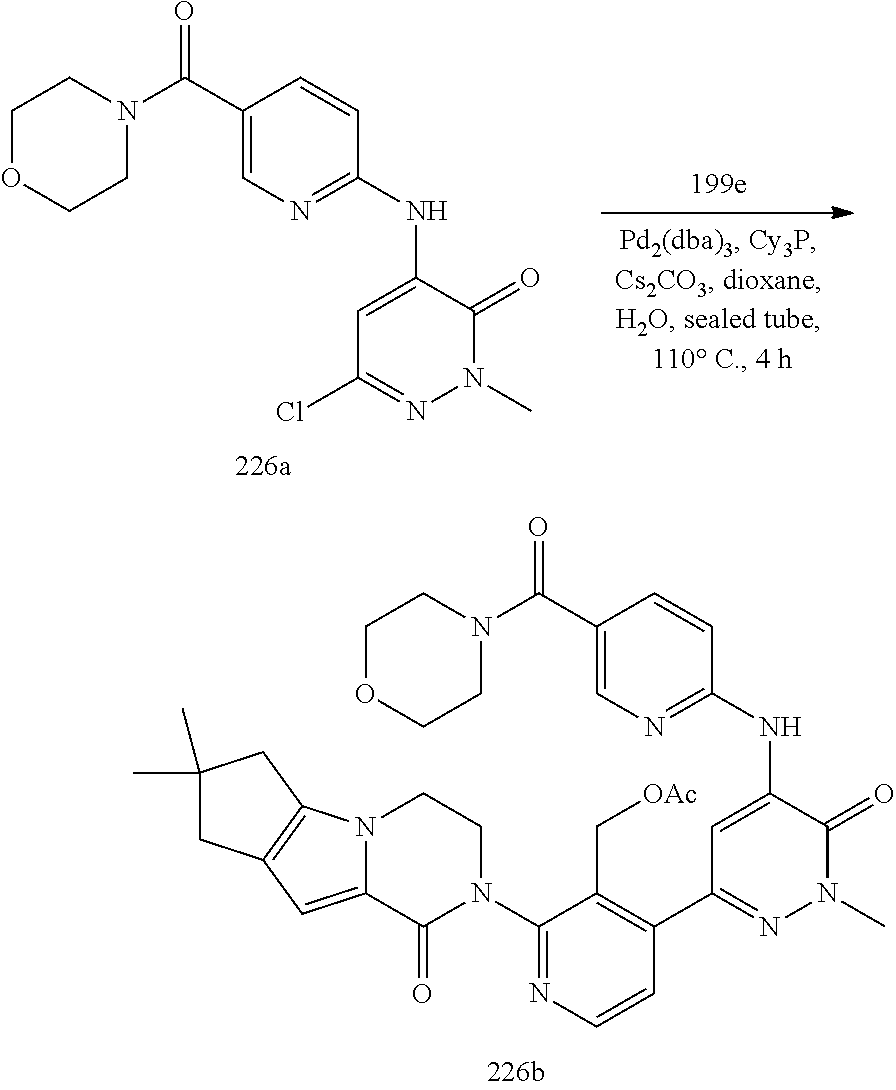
C1=CC(NC2=CC(Cl)=NN(C)C2=O)=NC=C1C(N1CCOCC1)=O.N(C1=CC(C2=C(C[OAc])C(N3CCN4C(=CC5=C4CC(C)(C)C5)C3=O)=NC=C2)=NN(C)C1=O)C1=NC=C(C(N2CCOCC2)=O)C=C1
